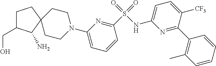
N1(C2=CC=CC(S(=O)(=O)NC3=CC=C([CF3])C(C4=C(C)C=CC=C4)=N3)=N2)CCC2(CC1)C(N)C(CO)CC2
